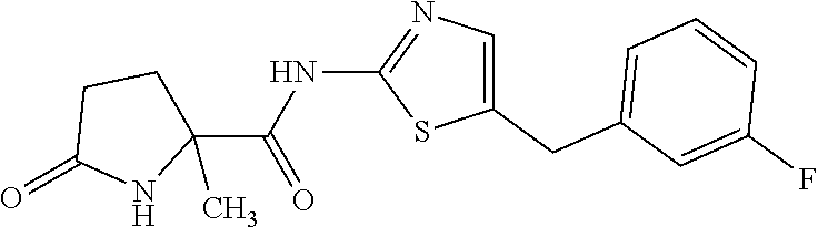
C1(CC2=CC=CC(F)=C2)=CN=C(NC(C2(C)CCC(=O)N2)=O)S1
